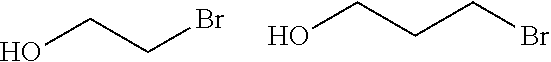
OCCBr.OCCCBr
